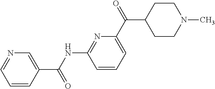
C(NC1=NC(C(C2CCN(C)CC2)=O)=CC=C1)(=O)C1=CN=CC=C1
